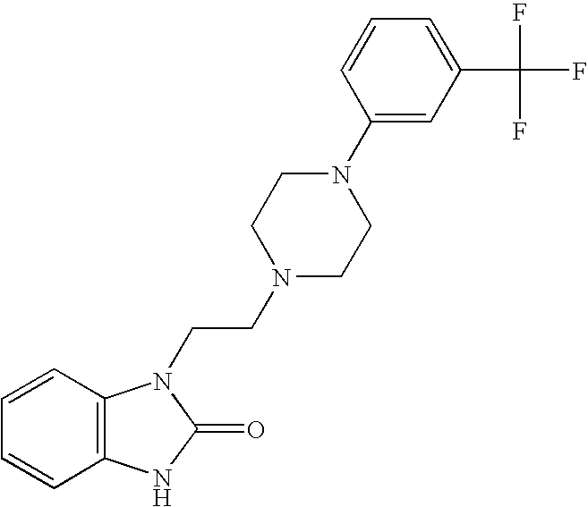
C(F)(C1=CC=CC(N2CCN(CCN3C4=C(NC3=O)C=CC=C4)CC2)=C1)(F)F
